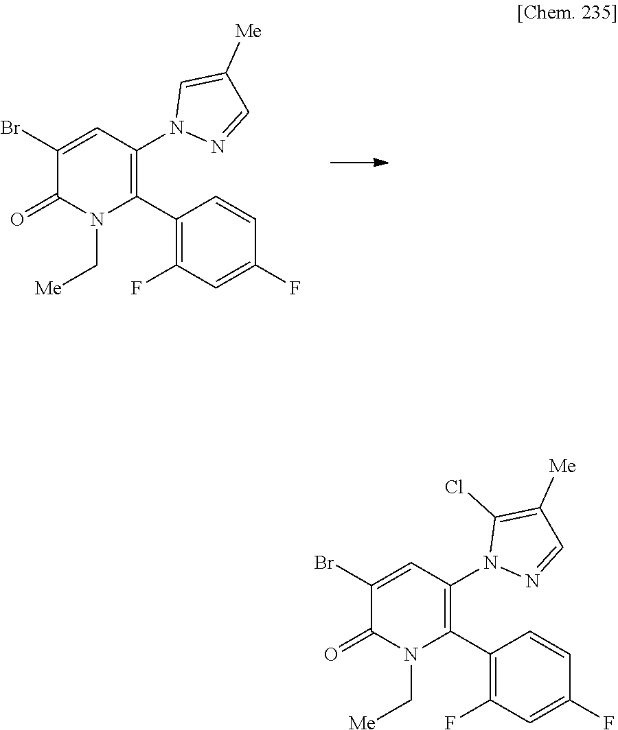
C1(Br)=CC(N2N=CC([Me])=C2)=C(C2=C(F)C=C(F)C=C2)N(C[Me])C1=O.C1(Br)=CC(N2N=CC([Me])=C2Cl)=C(C2=C(F)C=C(F)C=C2)N(C[Me])C1=O
